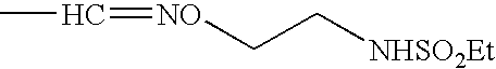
C(C)=[NO]CC[NHSO2Et]
